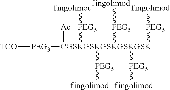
[TCO][PEG3][CGSKGSKGSKGSKGSK]([Ac])([PEG5][fingolimod])([PEG5][fingolimod])([PEG5][fingolimod])([PEG5][fingolimod])[PEG5][fingolimod]
